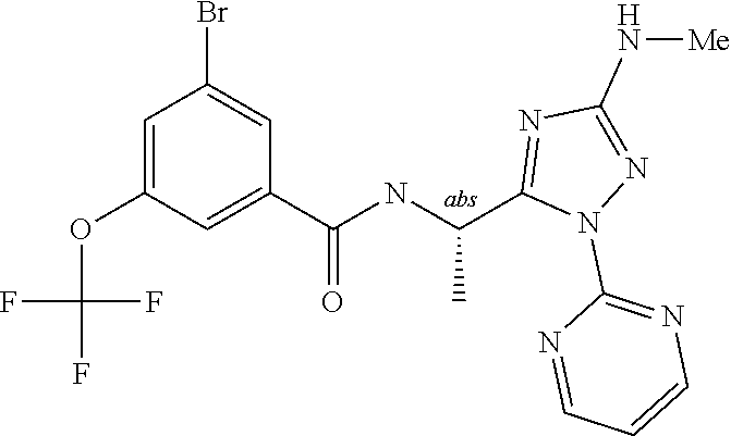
C1=C(OC(F)(F)F)C=C(C(=O)NC(C)C2=NC(N[Me])=NN2C2=NC=CC=N2)C=C1Br
